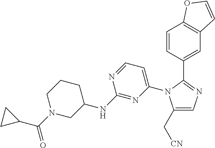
C1=CC(C2=NC=C(C[CN])N2C2=CC=NC(NC3CN(C(C4CC4)=O)CCC3)=N2)=CC2=C1OC=C2
